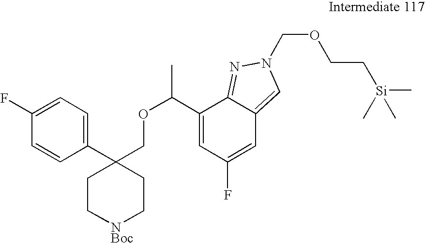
C1(C(OCC2(C3=CC=C(F)C=C3)CC[NBoc]CC2)C)=CC(F)=CC2=CN(COCC[Si](C)(C)C)N=C12
